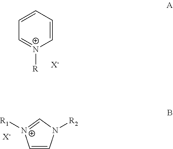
C1=CC=CC=[N+]1[R].[X-].C1=CN([R2])C=[N+]1[R1].[X-]
